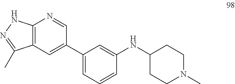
C12=C(C=C(C3=CC=CC(NC4CCN(C)CC4)=C3)C=N1)C(C)=NN2
